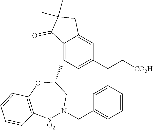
C12=CC=C(C(C[CO2H])C3=CC(CN4[SO2]C5=C(OC(C)C4)C=CC=C5)=C(C)C=C3)C=C1CC(C)(C)C2=O
